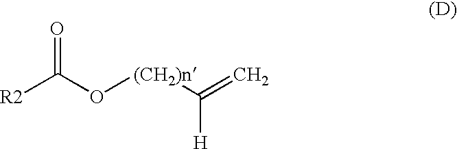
[R2]C(O[(CH2)n]C([H])=C)=O
